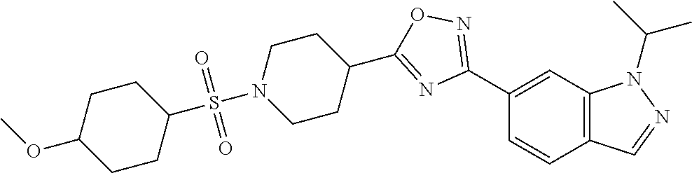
C1(C2=NOC(C3CCN(S(=O)(=O)C4CCC(OC)CC4)CC3)=N2)=CC2=C(C=C1)C=NN2C(C)C
